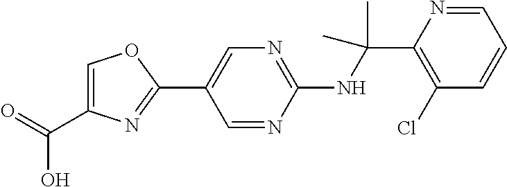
C1(NC(C2=C(Cl)C=CC=N2)(C)C)=NC=C(C2=NC(C(=O)O)=CO2)C=N1
